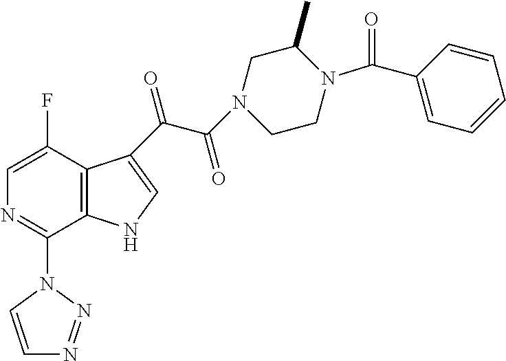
C1(F)=CN=C(N2C=CN=N2)C2=C1C(C(C(N1CCN(C(C3=CC=CC=C3)=O)C(C)C1)=O)=O)=CN2
